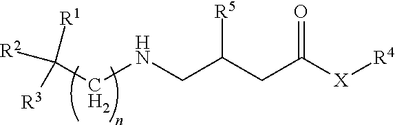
O=C([X][R4])CC(CNCC([R3])([R2])[R1])[R5]
